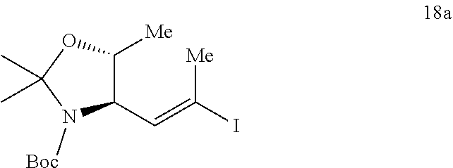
C1([Me])C(C=C([Me])I)N([Boc])C(C)(C)O1
